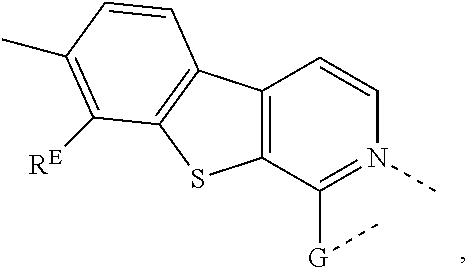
C12=C(C([G]C)=N(C)C=C1)SC1=C2C=CC(C)=C1[RE]
